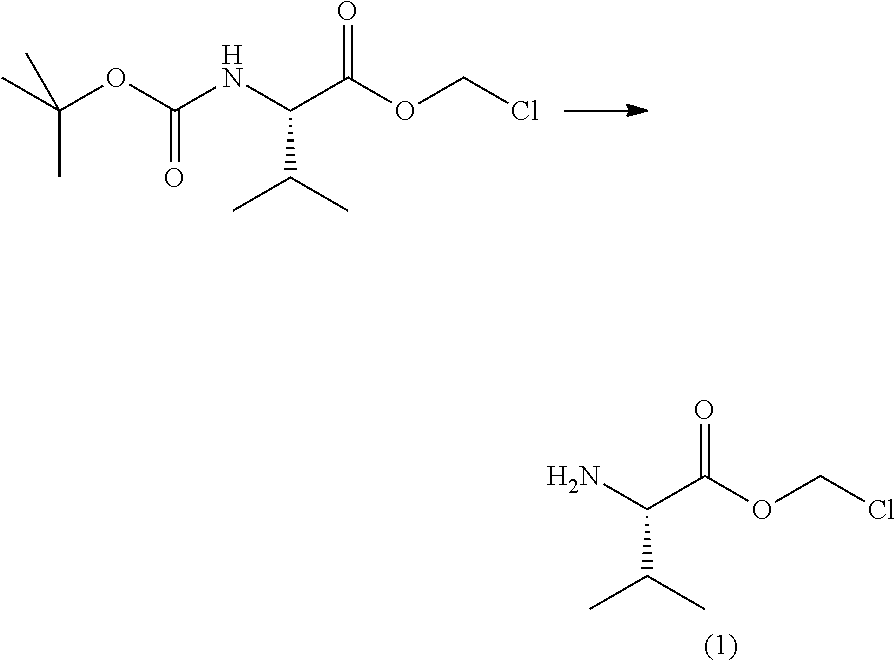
NC(C(OCCl)=O)C(C)C.CC(OC(NC(C(OCCl)=O)C(C)C)=O)(C)C
